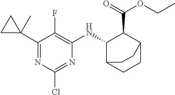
C1(C2(C)CC2)=NC(Cl)=NC(NC2C3CCC(C2C(=O)OCC)CC3)=C1F
